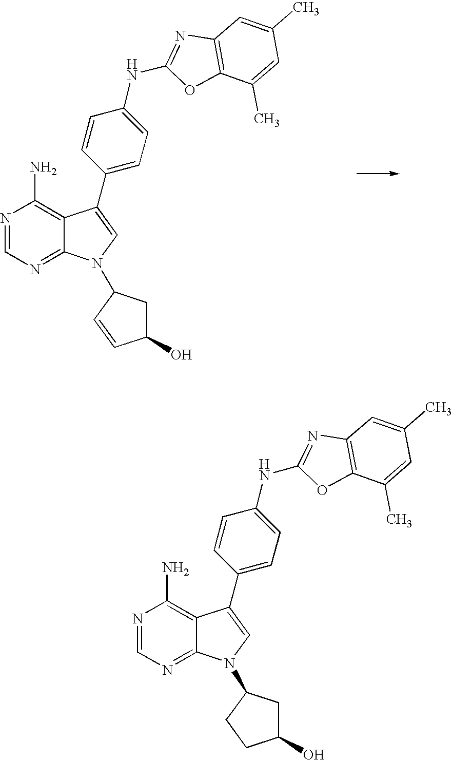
N1=CN=C2C(=C1N)C(C1=CC=C(NC3=NC4=C(O3)C(C)=CC(C)=C4)C=C1)=CN2C1CC(O)C=C1.N1=CN=C2C(=C1N)C(C1=CC=C(NC3=NC4=C(O3)C(C)=CC(C)=C4)C=C1)=CN2C1CC(O)CC1
